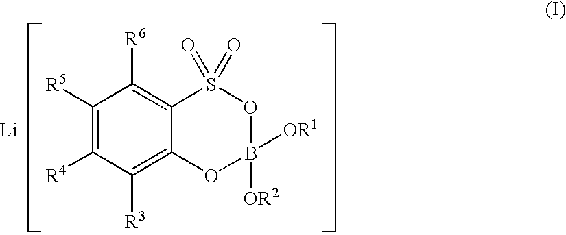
[Li].C1([R5])=C([R4])C([R3])=C2C(=C1[R6])S(=O)(=O)OB([OR2])([OR1])O2
